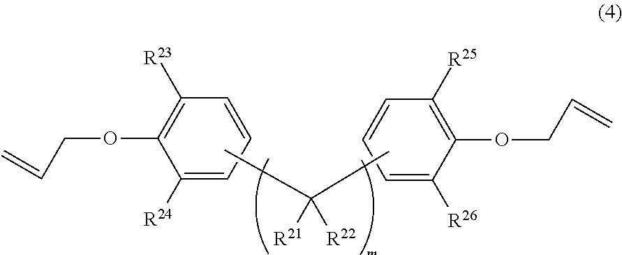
C1([R24])=CC=CC([R23])=C1OCC=C.C1([R26])=CC=CC([R25])=C1OCC=C.CC(C)([R22])[R21]
